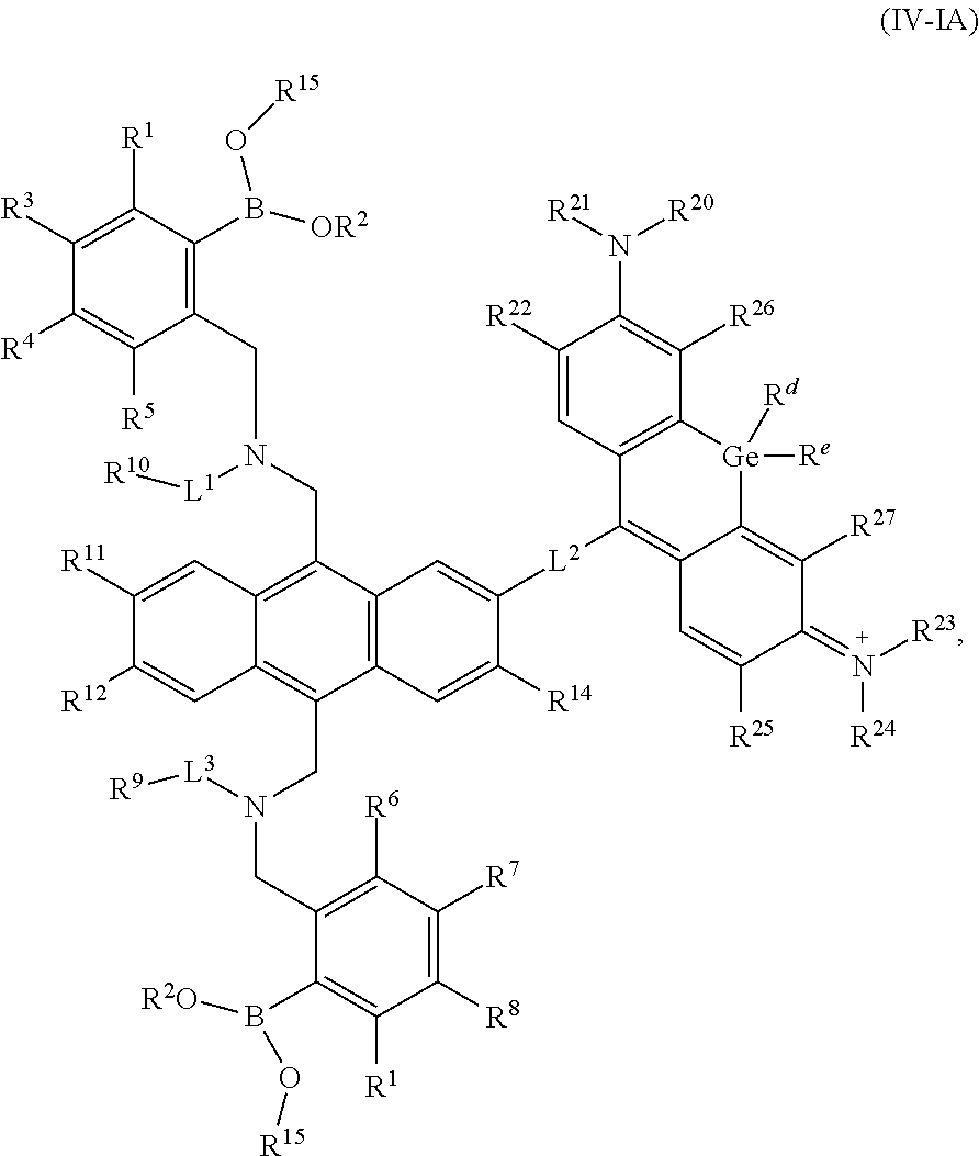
C1([R22])=CC2=C(C([R26])=C1N([R21])[R20])[Ge]([Rd])([Re])C1=C([R27])C(=N([R23])[R24])C([R25])=CC1=C2[L2]C1=CC2=C(C(CN(CC3=C([R6])C([R7])=C([R8])C([R1])=C3B([R2O])O[R15])[L3][R9])=C3C(=C2CN(CC2=C(B(O[R15])[OR2])C([R1])=C([R3])C([R4])=C2[R5])[L1][R10])C=C([R11])C([R12])=C3)C=C1[R14]
